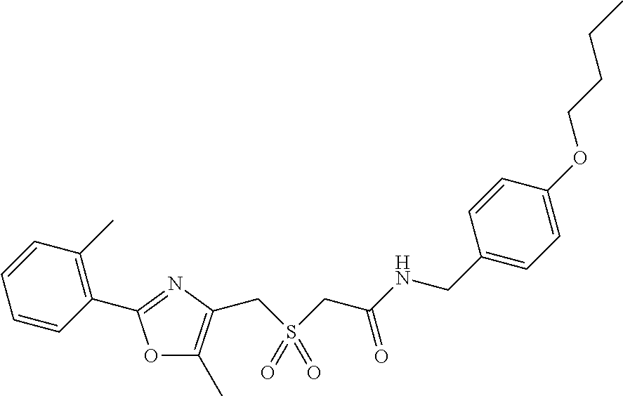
C1=CC(C)=C(C2=NC(CS(CC(=O)NCC3=CC=C(OCCCC)C=C3)(=O)=O)=C(C)O2)C=C1
